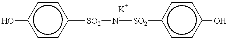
c1cc([SO2][N-][SO2]c2ccc(O)cc2)ccc1O
